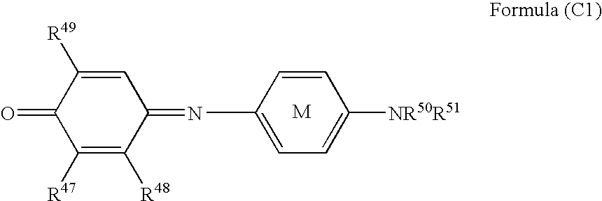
C1=C(N=C2C=C([R49])C(=O)C([R47])=C2[R48])C=CC([NR50R51])=C1.[M]
